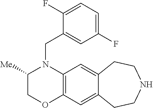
C1=C(CN2C3=C(OCC2[Me])C=C2C(=C3)CCNCC2)C(F)=CC=C1F
